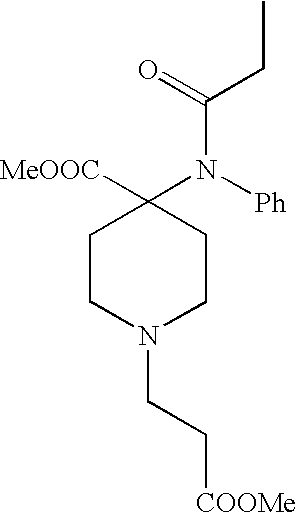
C1CN(CC[COOMe])CCC1([MeOOC])N(C(=O)CC)[Ph]
